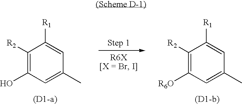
C1([R2])=C(O)C=C(C)C=C1[R1].C1([R2])=C([R6O])C=C(C)C=C1[R1]
